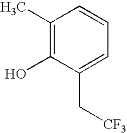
C1(C)=C(O)C(C[CF3])=CC=C1
